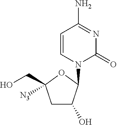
C1=CN(C2C(O)CC(CO)([N3])O2)C(=O)N=C1N
